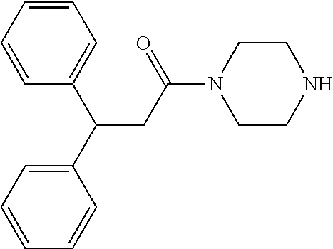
C1=CC(C(C2=CC=CC=C2)CC(N2CCNCC2)=O)=CC=C1
